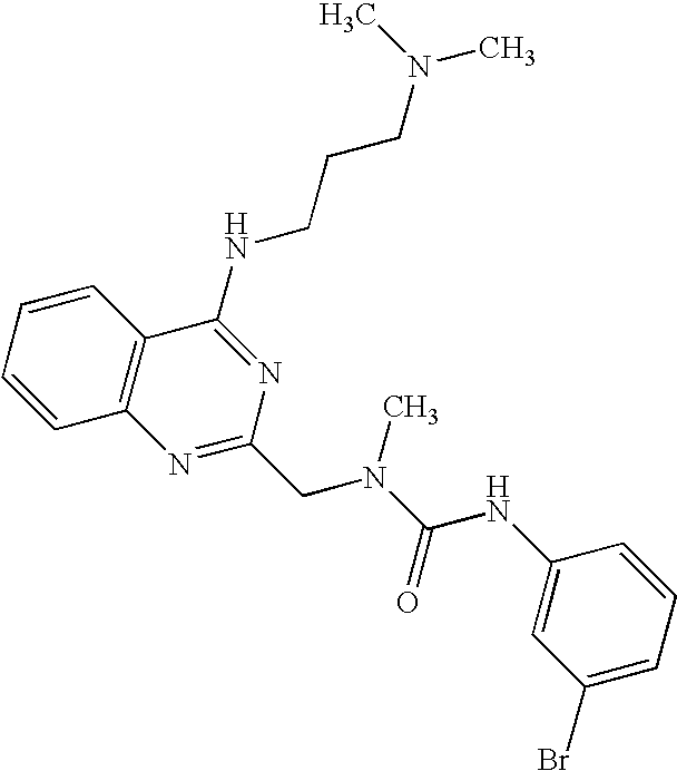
C1=CC=CC2=C1N=C(CN(C(=O)NC1=CC(Br)=CC=C1)C)N=C2NCCCN(C)C
